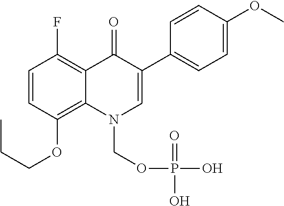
C1=CC(OCCC)=C2C(=C1F)C(=O)C(C1=CC=C(OC)C=C1)=CN2COP(O)(=O)O
